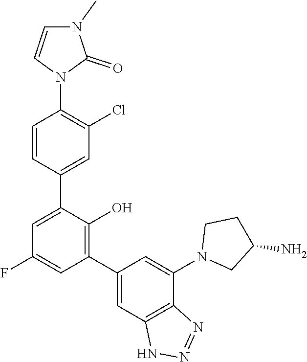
C1=CN(C2=C(Cl)C=C(C3=CC(F)=CC(C4=CC5=C(C(N6CC(N)CC6)=C4)N=NN5)=C3O)C=C2)C(=O)N1C
